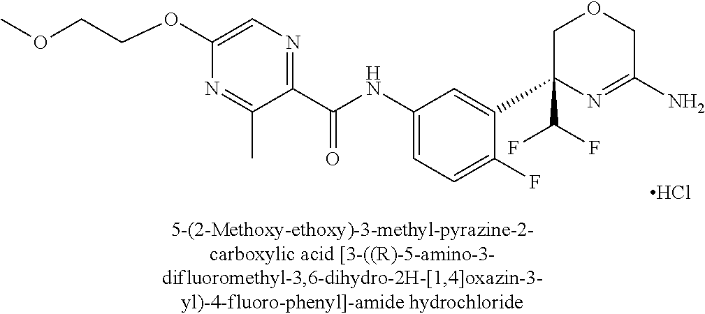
C1(C(NC2=CC=C(F)C(C3(C(F)F)N=C(N)COC3)=C2)=O)=NC=C(OCCOC)N=C1C.Cl
